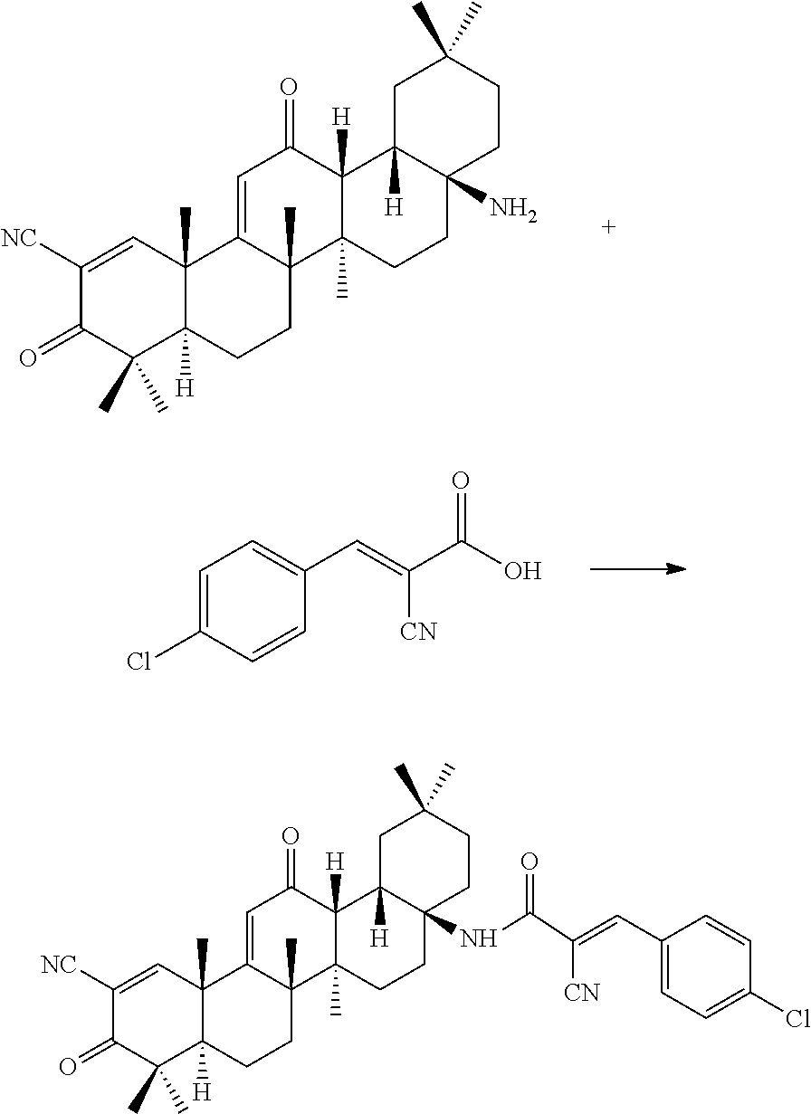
C1=C2C(C)(C3(C)C([H])(C1=O)C1([H])C(N)(CC3)CCC(C)(C)C1)CCC1([H])C2(C)C=C([NC])C(=O)C1(C)C.C1=C(Cl)C=CC(C=C(C(=O)O)[CN])=C1.C1=C2C(C)(C3(C)C([H])(C1=O)C1([H])C(NC(=O)C([CN])=CC4=CC=C(Cl)C=C4)(CC3)CCC(C)(C)C1)CCC1([H])C2(C)C=C([NC])C(=O)C1(C)C
